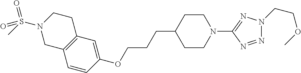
C1=CC(OCCCC2CCN(C3=NN(CCOC)N=N3)CC2)=CC2=C1CN(S(C)(=O)=O)CC2
